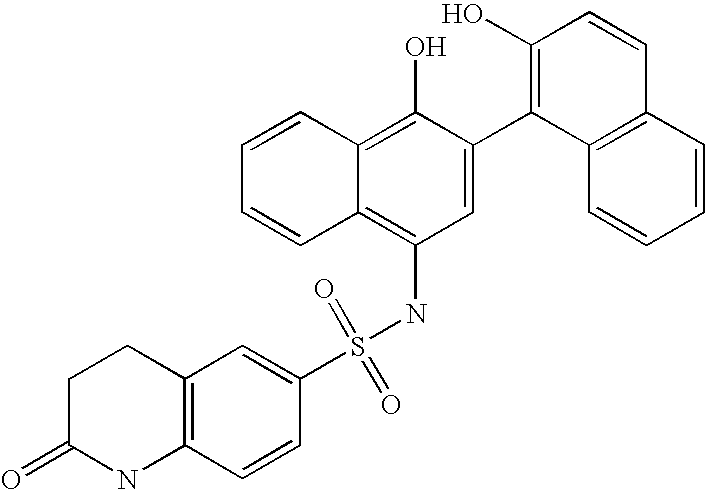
S(NC1=C2C(=C(O)C(C3=C(O)C=CC4=C3C=CC=C4)=C1)C=CC=C2)(=O)(=O)C1=CC2=C(C=C1)NC(=O)CC2
